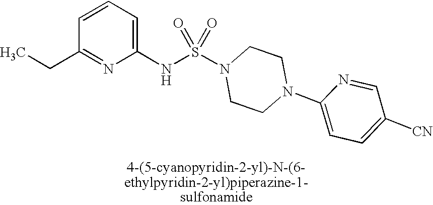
C1=CC=C(NS(N2CCN(C3=CC=C([CN])C=N3)CC2)(=O)=O)N=C1CC
